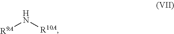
[R9A]N[R10A]
